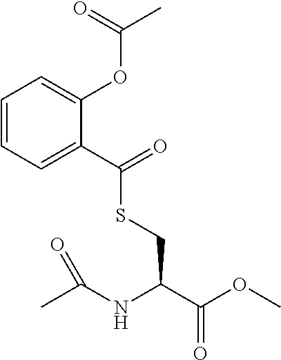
C1=CC=C(C(SCC(C(OC)=O)NC(C)=O)=O)C(OC(C)=O)=C1
